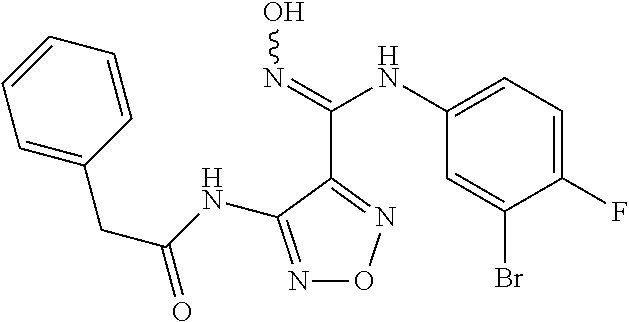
N1=C(NC(CC2=CC=CC=C2)=O)C(C(=NO)NC2=CC=C(F)C(Br)=C2)=NO1
